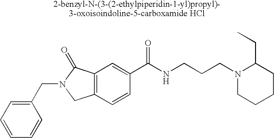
C1=CC=C(CN2CC3=C(C2=O)C=C(C(NCCCN2CCCCC2CC)=O)C=C3)C=C1
